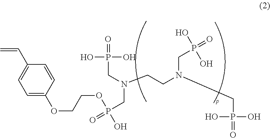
C1=C(OCCOP(O)(CN(CCN(CP(=O)(O)O)CP(=O)(O)O)CP(=O)(O)O)=O)C=CC(C=C)=C1
